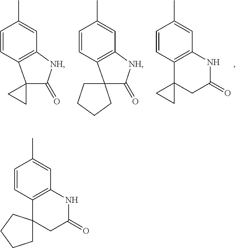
C1=CC2=C(C=C1C)NC(=O)CC21CC1.C1=CC2=C(C=C1C)[NH]C(=O)C21CCCC1.C1=CC2=C(C=C1C)[NH]C(=O)C21CC1.C1=CC2=C(C=C1C)NC(=O)CC21CCCC1
